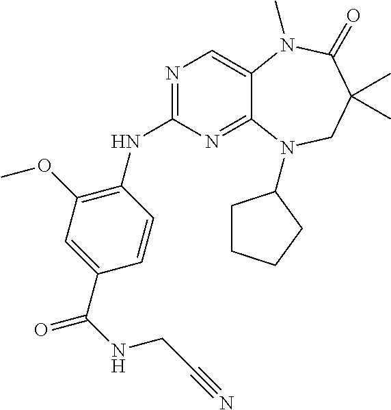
N1=C(NC2=C(OC)C=C(C(NCC#N)=O)C=C2)N=C2C(=C1)N(C)C(=O)C(C)(C)CN2C1CCCC1
